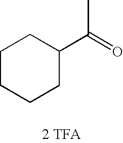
C1CCCC(C(=O)C)C1.[2 TFA]
